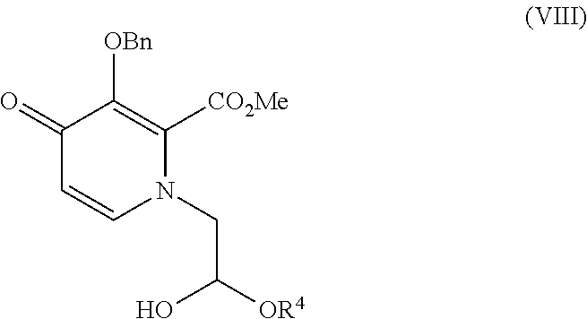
C1(=O)C=CN(CC([OR4])O)C([CO2Me])=C1[OBn]
